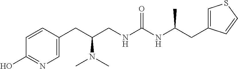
C1(CC(CNC(NC(C)CC2=CSC=C2)=O)N(C)C)=CN=C(O)C=C1
